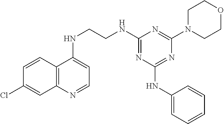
C1=CC2=C(C=C1Cl)N=CC=C2NCCNC1=NC(NC2=CC=CC=C2)=NC(N2CCOCC2)=N1
